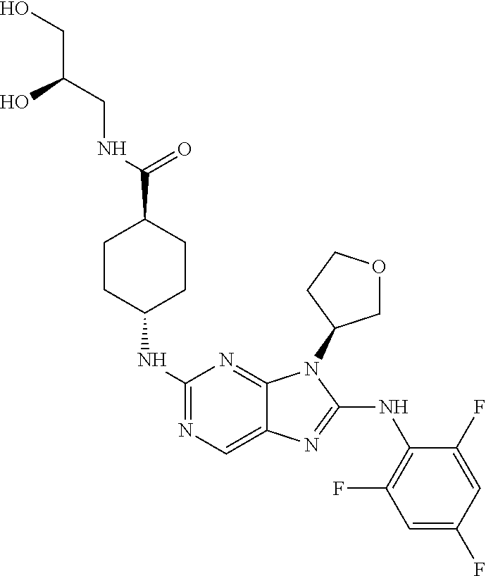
N1=C(NC2CCC(C(=O)NCC(CO)O)CC2)N=C2C(=C1)N=C(NC1=C(F)C=C(F)C=C1F)N2C1COCC1
